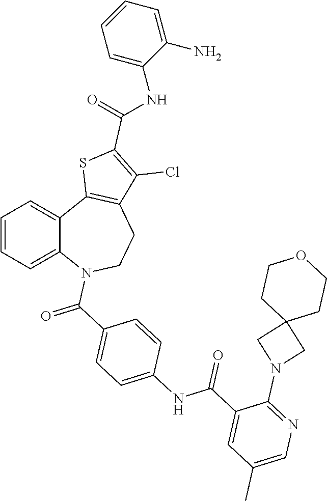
C1=CC=C2C(=C1)C1=C(CCN2C(C2=CC=C(NC(C3=CC(C)=CN=C3N3CC4(C3)CCOCC4)=O)C=C2)=O)C(Cl)=C(C(=O)NC2=CC=CC=C2N)S1
